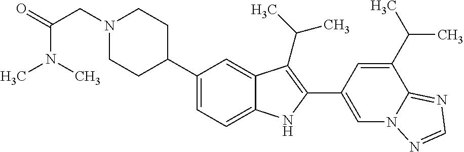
N1(CC(=O)N(C)C)CCC(C2=CC=C3C(=C2)C(C(C)C)=C(C2=CN4C(=NC=N4)C(C(C)C)=C2)N3)CC1
